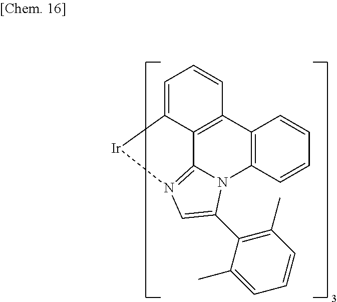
C1=C2C3=C(C=C1)C1=C(N4C3=N(C=C4C3=C(C)C=CC=C3C)[Ir]2)C=CC=C1
